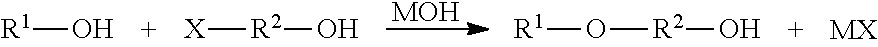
[MOH].[R1]O.[X][R2]O.[R1]O[R2]O.[MX]
